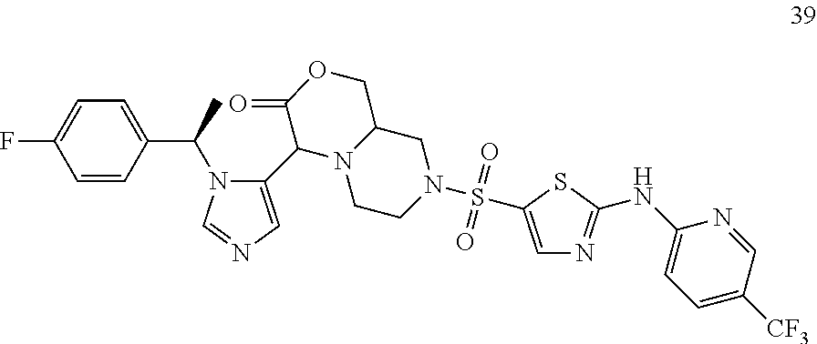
C1=CC(C(C)N2C(C3N4CCN(S(=O)(=O)C5=CN=C(NC6=CC=C([CF3])C=N6)S5)CC4COC3=O)=CN=C2)=CC=C1F
